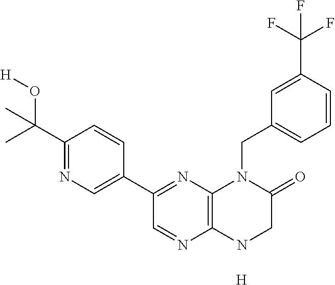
C12=C(NCC(=O)N1CC1=CC=CC(C(F)(F)F)=C1)N=CC(C1=CN=C(C(O[H])(C)C)C=C1)=N2.[H]
